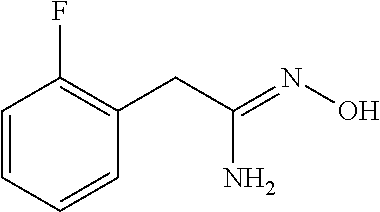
NC(=NO)CC1=C(F)C=CC=C1
